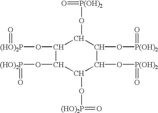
C1(O[(HO)2P]=O)C(O[P(OH)2]=O)C(O[P(OH)2]=O)C(O[P(OH)2]=O)C(O[(HO)2P]=O)C1O[(HO)2P]=O
